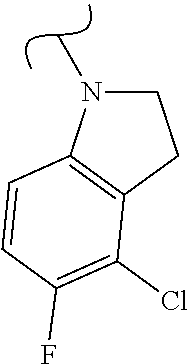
C1CC2=C(C=CC(F)=C2Cl)N1C
